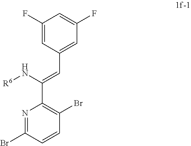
C1=CC(Br)=NC(C(N[R6])=CC2=CC(F)=CC(F)=C2)=C1Br
